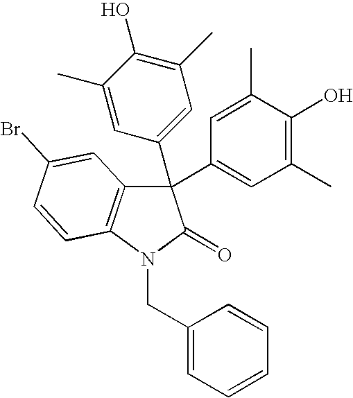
C1=C(C)C(O)=C(C)C=C1C1(C2=CC(C)=C(O)C(C)=C2)C2=C(N(CC3=CC=CC=C3)C1=O)C=CC(Br)=C2
